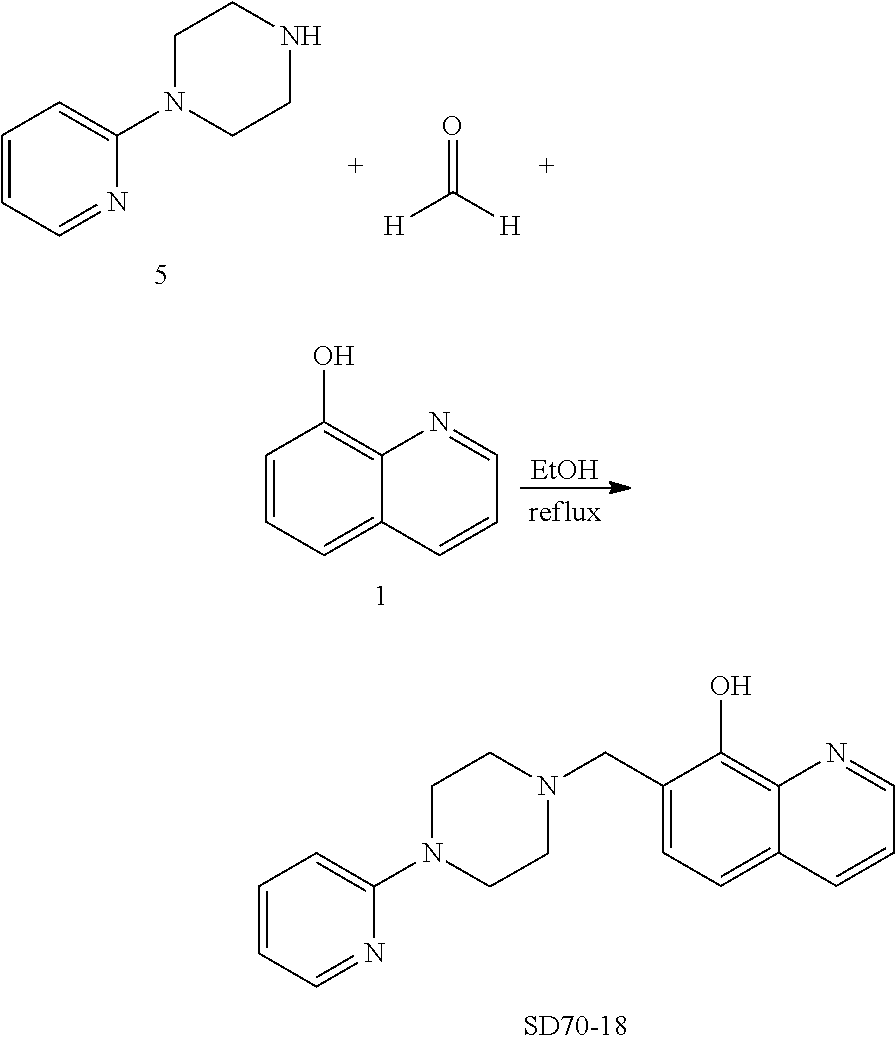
C1=CC=C2C(=C1O)N=CC=C2.[EtOH].C1(N2CCNCC2)=CC=CC=N1.O=C([H])[H].C1=C(CN2CCN(C3=CC=CC=N3)CC2)C(O)=C2C(=C1)C=CC=N2
